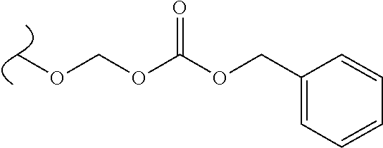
COCOC(=O)OCC1=CC=CC=C1
